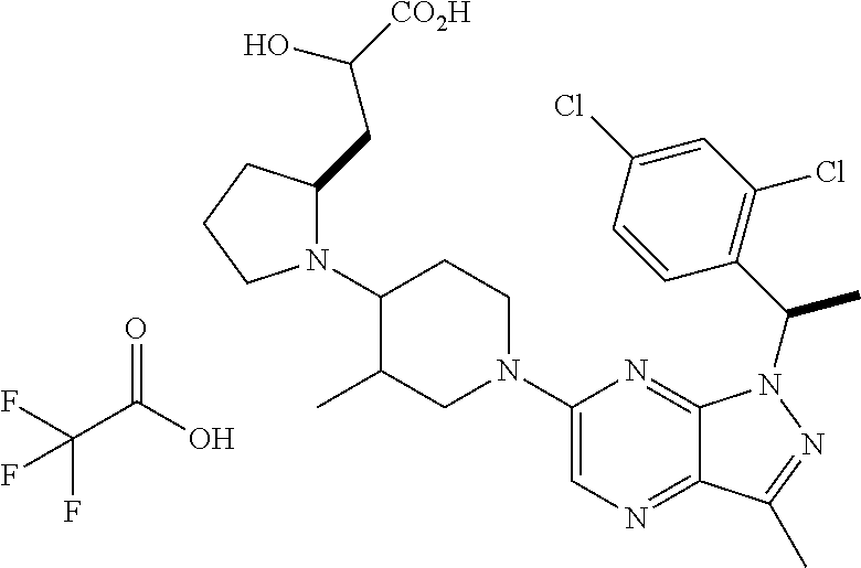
N1(C2C(C)CN(C3=CN=C4C(=N3)N(C(C)C3=C(Cl)C=C(Cl)C=C3)N=C4C)CC2)C(CC([CO2H])O)CCC1.C(C(O)=O)(F)(F)F
